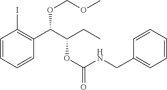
C1=CC=CC(C(C(CC)OC(=O)NCC2=CC=CC=C2)OCOC)=C1I
